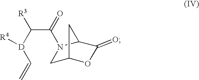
C(C(=O)N1CC2OC(=O)C1C2)([R3])[D]([R4])C=C
